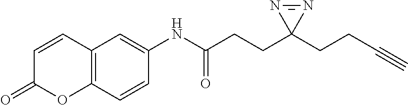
C12=C(C=CC(NC(CCC3(CCC#C)N=N3)=O)=C1)OC(=O)C=C2
